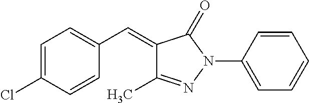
C1=C(Cl)C=CC(C=C2C(C)=NN(C3=CC=CC=C3)C2=O)=C1
